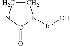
C1CNC(=O)N1[R]O
